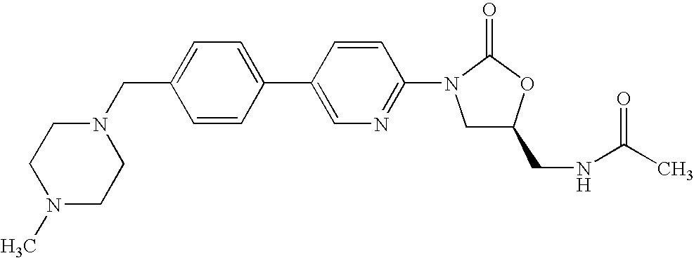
C1(CN2CCN(C)CC2)=CC=C(C2=CN=C(N3C(=O)OC(CNC(C)=O)C3)C=C2)C=C1
